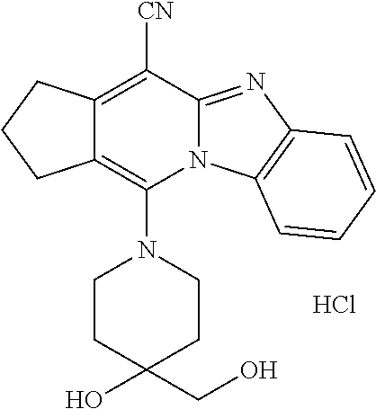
Cl.C1CC(O)(CO)CCN1C1=C2C(=C([CN])C3=NC4=C(N13)C=CC=C4)CCC2
